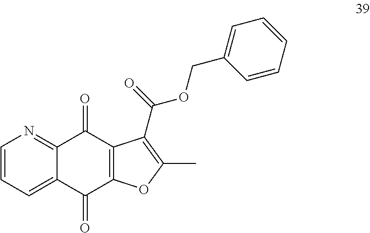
C1=CC=C2C(=N1)C(=O)C1=C(C2=O)OC(C)=C1C(=O)OCC1=CC=CC=C1
